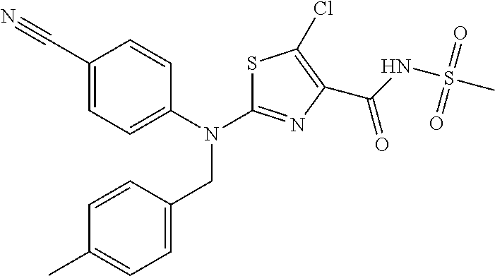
C1(C#N)=CC=C(N(C2=NC(C(NS(C)(=O)=O)=O)=C(Cl)S2)CC2=CC=C(C)C=C2)C=C1
